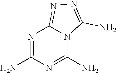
N1=C(N)N=C(N)N2C1=NN=C2N
